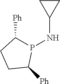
P1(NC2CC2)C([Ph])CCC1[Ph]
